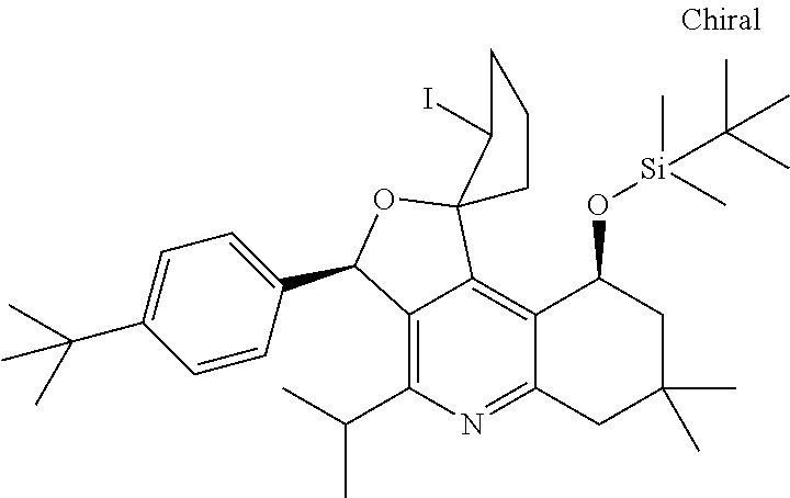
C1(C(C)C)=C2C(=C3C(=N1)CC(C)(C)CC3O[Si](C(C)(C)C)(C)C)C1(OC2C2=CC=C(C(C)(C)C)C=C2)CCCC1I
